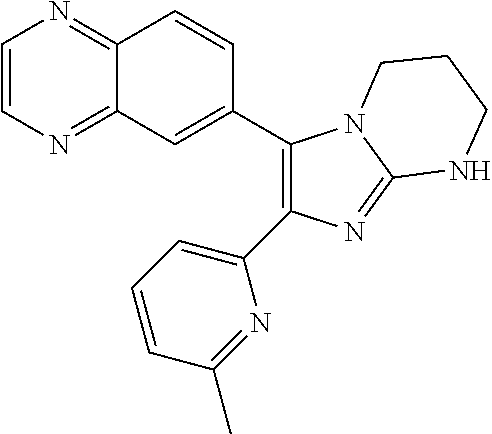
C1(C2=CC3=NC=CN=C3C=C2)=C(C2=CC=CC(C)=N2)N=C2N1CCCN2
